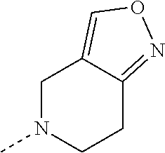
C1N(C)CCC2=NOC=C12
